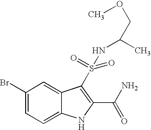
C1(Br)=CC=C2C(=C1)C(S(=O)(NC(C)COC)=O)=C(C(N)=O)N2
